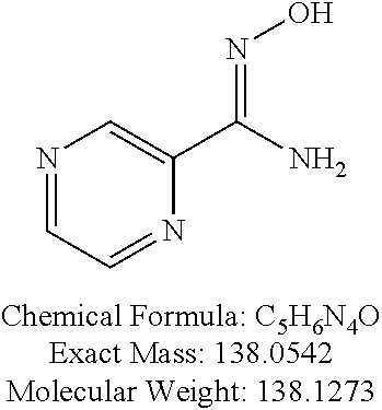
N1=CC=NC(C(N)=NO)=C1
